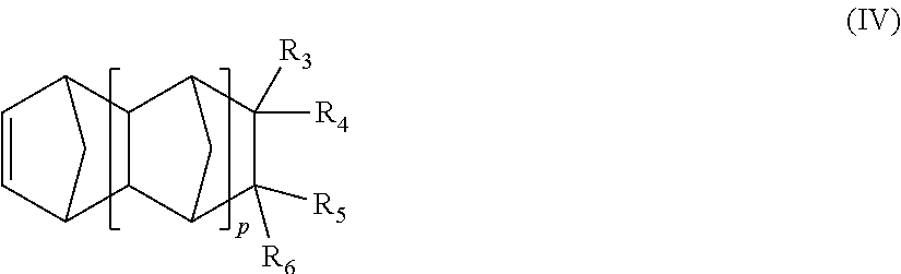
C1=CC2CC1C1C3C([R5])([R6])C([R4])([R3])C(C21)C3
